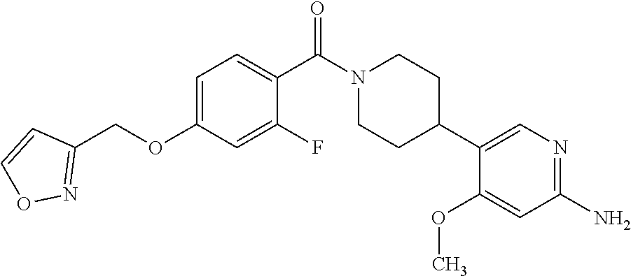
C1=C(OCC2=NOC=C2)C=C(F)C(C(N2CCC(C3=CN=C(N)C=C3OC)CC2)=O)=C1
